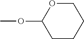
C1OC(OC)CCC1
